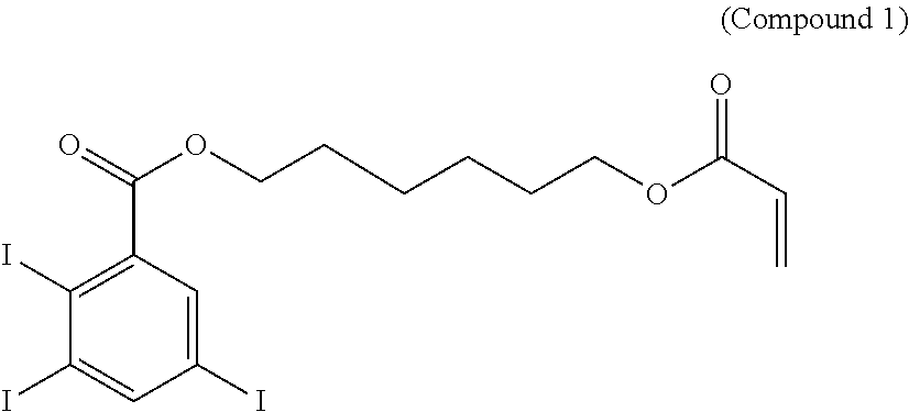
C1=C(I)C=C(I)C(I)=C1C(=O)OCCCCCCOC(C=C)=O
